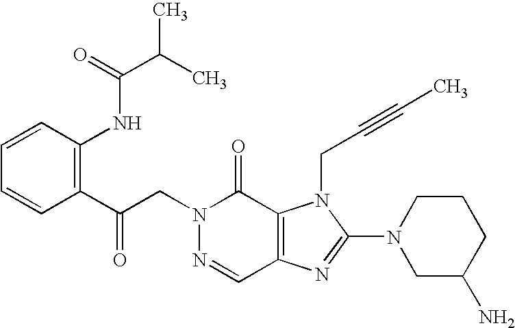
C(N1N=CC2=C(C1=O)N(CC#CC)C(N1CC(N)CCC1)=N2)C(C1=C(NC(C(C)C)=O)C=CC=C1)=O
